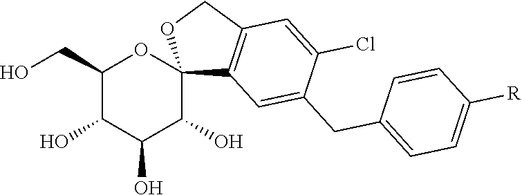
C12(OC(CO)C(O)C(O)C1O)C1=C(CO2)C=C(Cl)C(CC2=CC=C([R])C=C2)=C1
